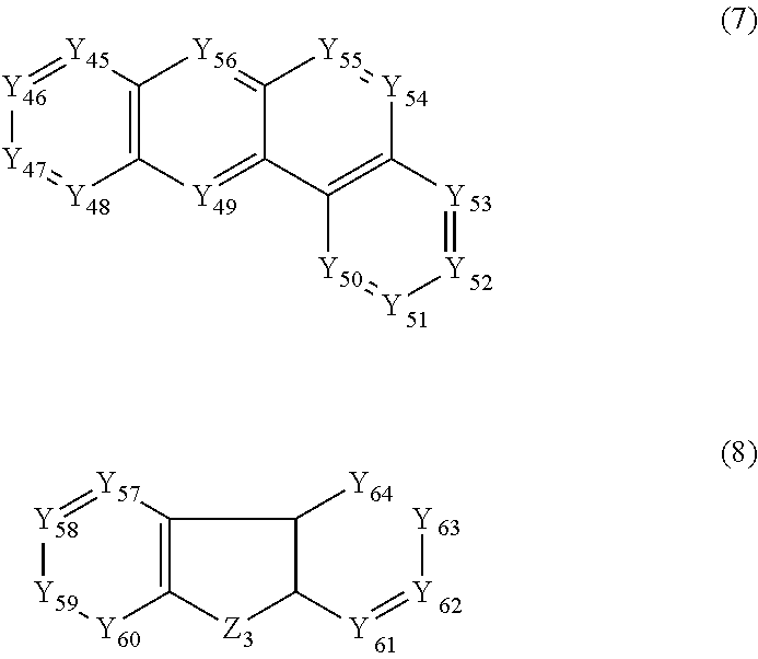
C12=[Y49]C3=C([Y56]=C1[Y55]=[Y]C1=C2[Y50]=[Y][Y]=[Y]1)[Y45]=[Y46][Y47]=[Y48]3.C12=C([Z3]C([Y]=[Y][Y])C1[Y64])[Y60][Y59][Y58]=[Y57]2
